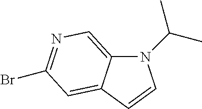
C1=CN(C(C)C)C2=CN=C(Br)C=C12
